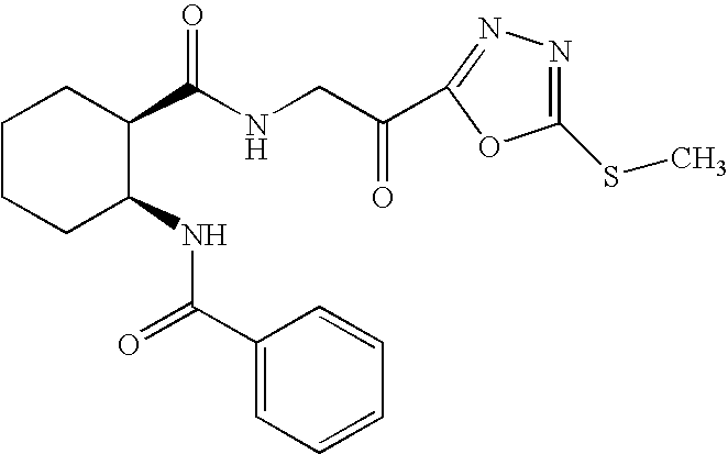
C1CCC(NC(=O)C2=CC=CC=C2)C(C(NCC(C2=NN=C(SC)O2)=O)=O)C1
